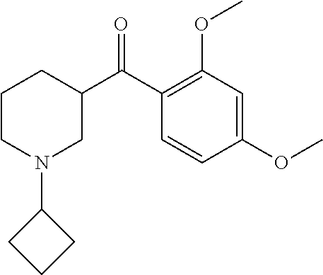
C1CN(C2CCC2)CC(C(C2=C(OC)C=C(OC)C=C2)=O)C1
